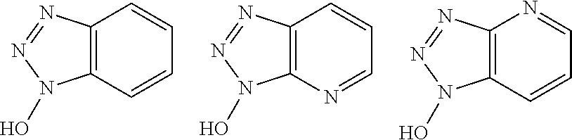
C12=C(C=CC=C1)N(O)N=N2.C12=C(N=CC=C1)N(O)N=N2.C12=C(C=CC=N1)N(O)N=N2
